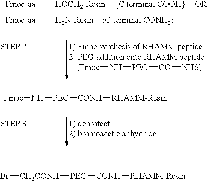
[(Fmoc]N[PEG][CO][NHS)].[Fmoc]N[PEG][CONH][RHAMM-Resin].Br[CH2CONH][PEG][CONH][RHAMM-Resin]
